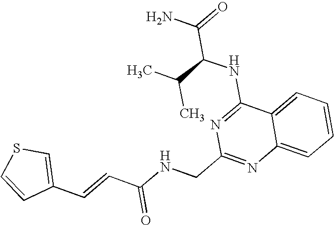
C1=CSC=C1C=CC(NCC1=NC2=CC=CC=C2C(NC(C(N)=O)C(C)C)=N1)=O
